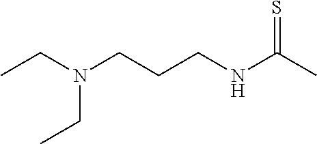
CCN(CCCNC(C)=S)CC
